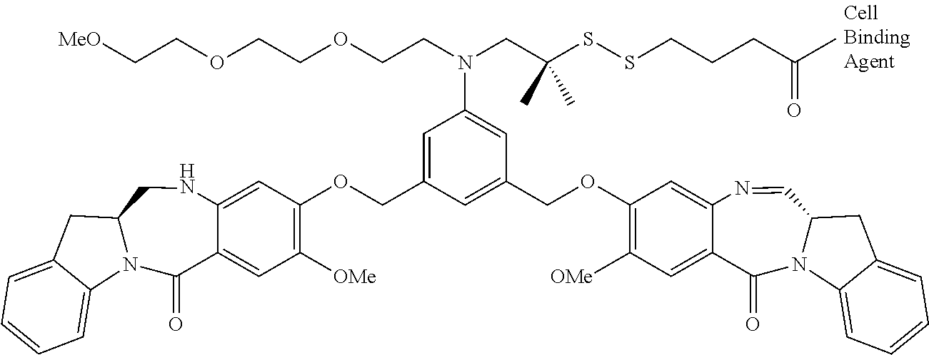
C1=C(COC2=C([OMe])C=C3C(=C2)NCC2N(C3=O)C3=CC=CC=C3C2)C=C(COC2=C([OMe])C=C3C(=C2)N=CC2N(C3=O)C3=CC=CC=C3C2)C=C1N(CC(SSCCCC(C)=O)(C)C)CCOCCOCC[MeO]
